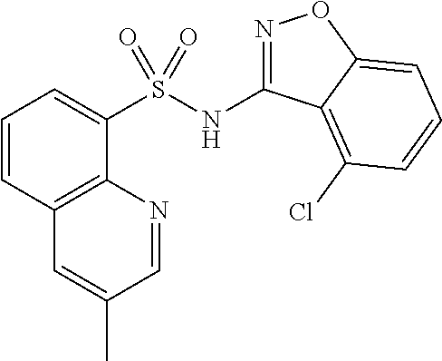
N(C1=NOC2=CC=CC(Cl)=C12)S(C1=CC=CC2=C1N=CC(C)=C2)(=O)=O
